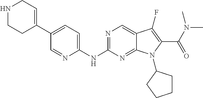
N1=C(NC2=CC=C(C3=CCNCC3)C=N2)N=C2C(=C1)C(F)=C(C(N(C)C)=O)N2C1CCCC1
